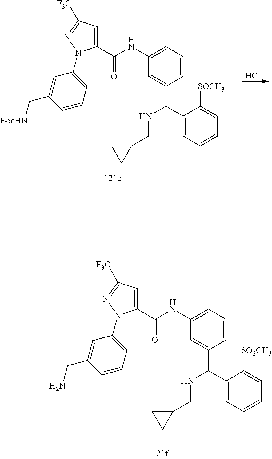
C1(NC(=O)C2=CC([F3C])=NN2C2=CC=CC(CN)=C2)=CC=CC(C(C2=CC=CC=C2[SO2CH3])NCC2CC2)=C1.C1(NC(=O)C2=CC([F3C])=NN2C2=CC=CC(C[BocHN])=C2)=CC=CC(C(C2=CC=CC=C2[SOCH3])NCC2CC2)=C1.Cl
